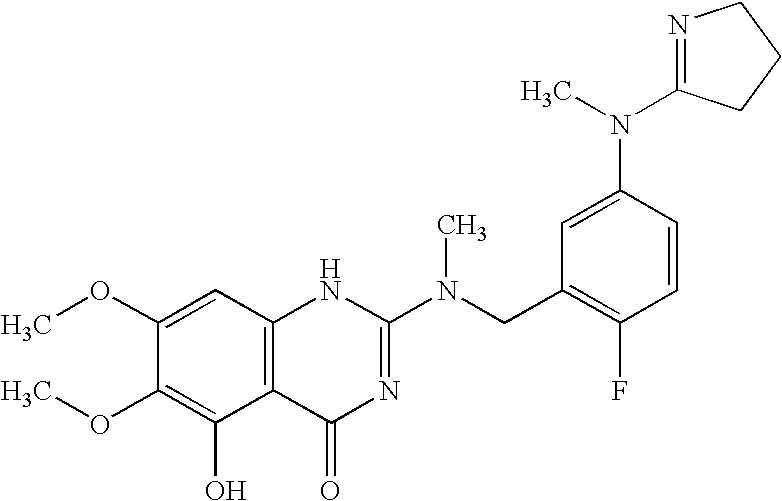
C1(OC)=CC2=C(C(O)=C1OC)C(=O)N=C(N(CC1=C(F)C=CC(N(C3=NCCC3)C)=C1)C)N2
